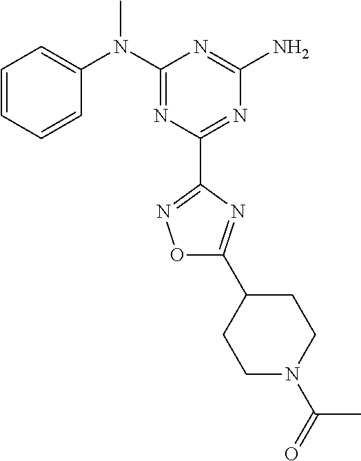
C1=CC=CC(N(C2=NC(C3=NOC(C4CCN(C(=O)C)CC4)=N3)=NC(N)=N2)C)=C1
